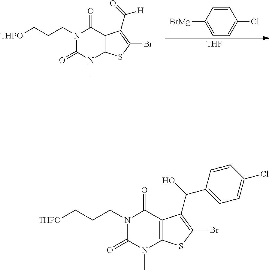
C1=CC([BrMg])=CC=C1Cl.[THF].N1(CCC[THPO])C(=O)N(C)C2=C(C1=O)C(C(=O)[H])=C(Br)S2.N1(CCC[THPO])C(=O)N(C)C2=C(C1=O)C(C(O)C1=CC=C(Cl)C=C1)=C(Br)S2
